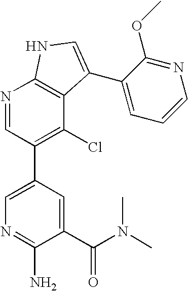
N1=CC(C2=CN=C(N)C(C(N(C)C)=O)=C2)=C(Cl)C2=C1NC=C2C1=CC=CN=C1OC
